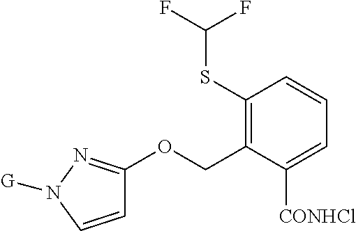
C1=CN([G])N=C1OCC1=C(SC(F)F)C=CC=C1[CONHCl]
